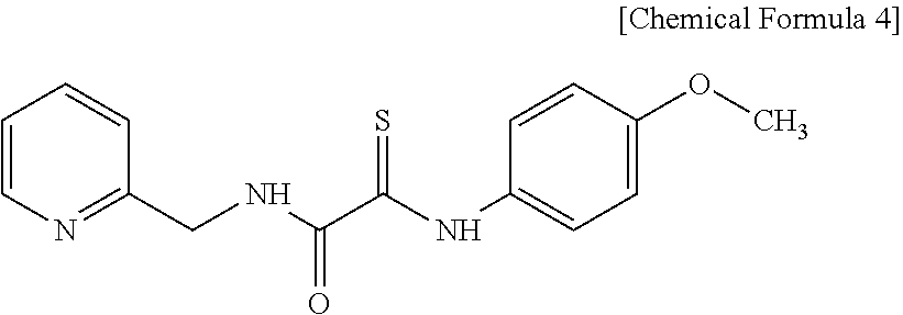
C1=CN=C(CNC(C(NC2=CC=C(OC)C=C2)=S)=O)C=C1
